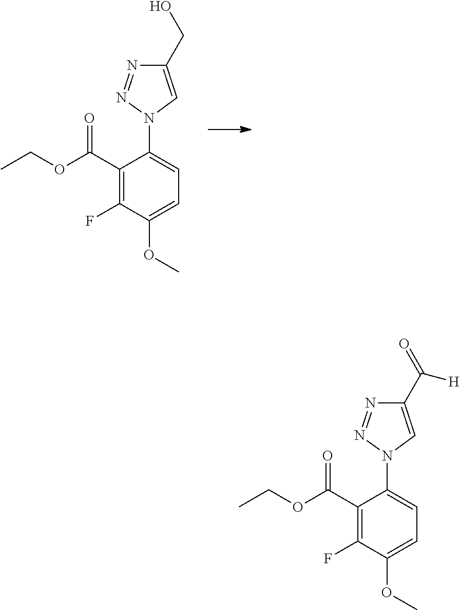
C1(C(OCC)=O)=C(F)C(OC)=CC=C1N1C=C(C(=O)[H])N=N1.C1(C(OCC)=O)=C(F)C(OC)=CC=C1N1C=C(CO)N=N1
